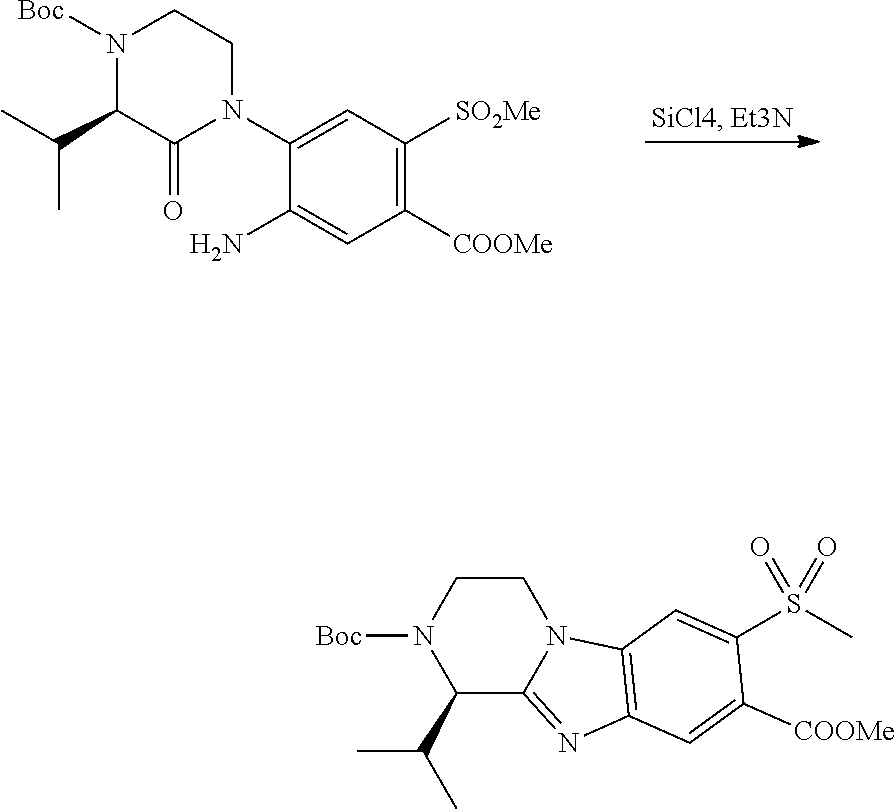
N1([Boc])C(C(C)C)C(=O)N(C2=CC([SO2Me])=C([COOMe])C=C2N)CC1.C1CN([Boc])C(C(C)C)C2=NC3=C(N12)C=C(S(C)(=O)=O)C([COOMe])=C3
